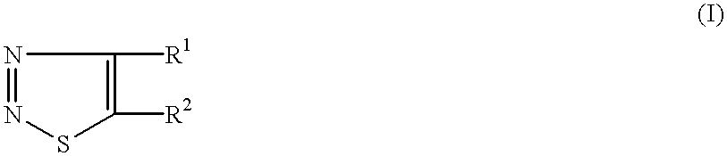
C1([R2])=C([R1])N=NS1
